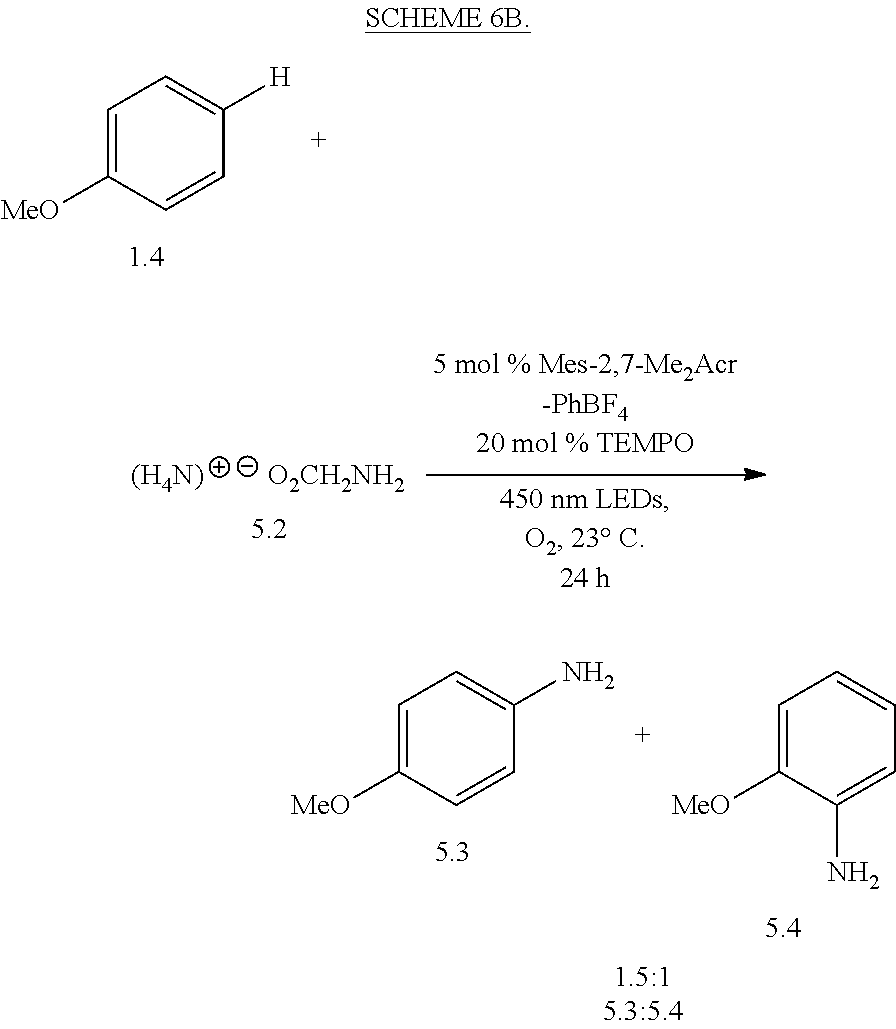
C1=C([MeO])C=CC(N)=C1.C1=C([MeO])C(N)=CC=C1.C1=C([MeO])C=CC([H])=C1.[(H4N)].[O2CH2NH2]
